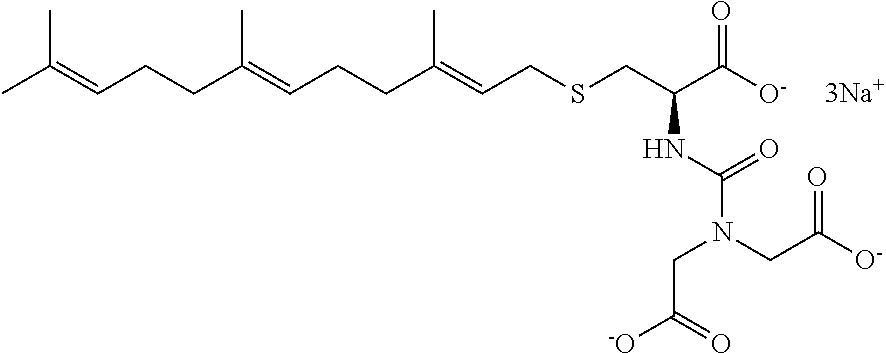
CC(=CCCC(=CCCC(=CCSCC(C([O-])=O)NC(N(CC([O-])=O)CC([-O])=O)=O)C)C)C
